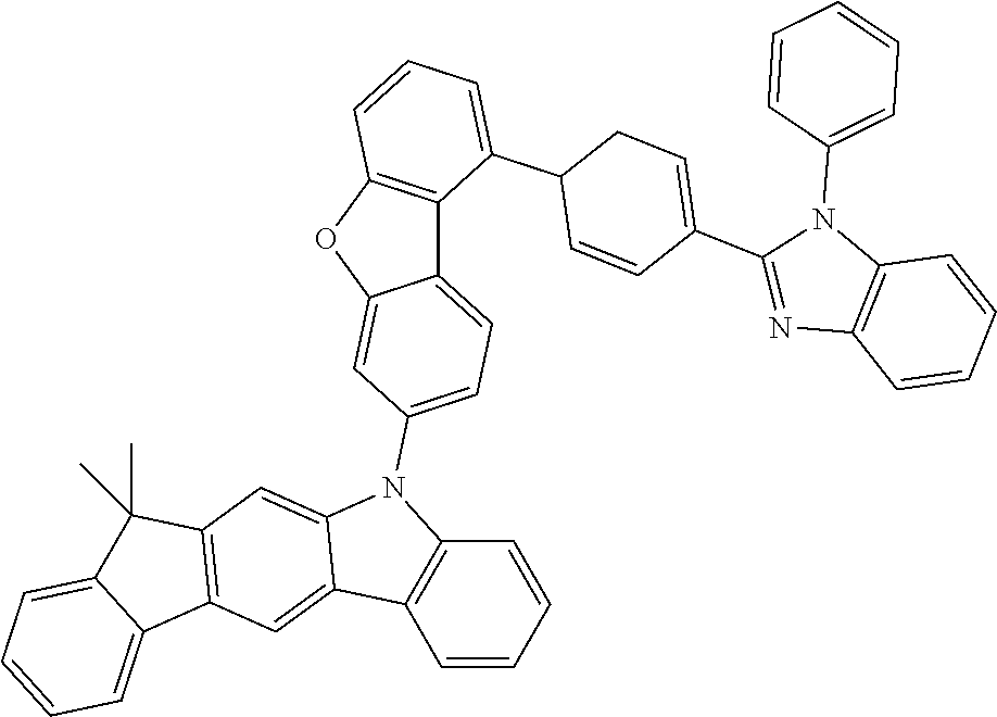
C12=C(OC3=CC(N4C5=CC6=C(C=C5C5=C4C=CC=C5)C4=CC=CC=C4C6(C)C)=CC=C13)C=CC=C2C1C=CC(C2=NC3=C(N2C2=CC=CC=C2)C=CC=C3)=CC1
